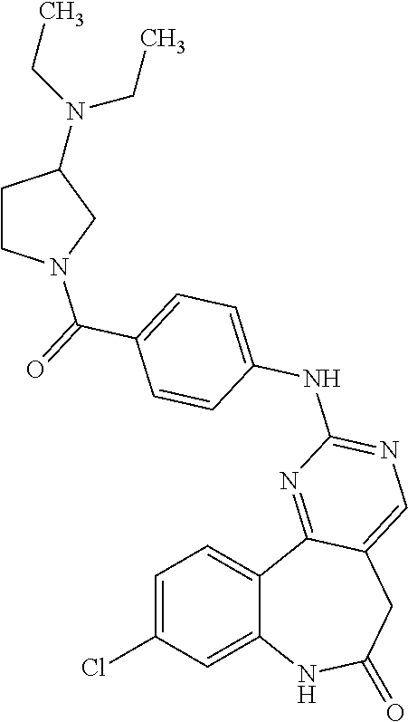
C1=C(Cl)C=C2C(=C1)C1=NC(NC3=CC=C(C(=O)N4CCC(N(CC)CC)C4)C=C3)=NC=C1CC(=O)N2
